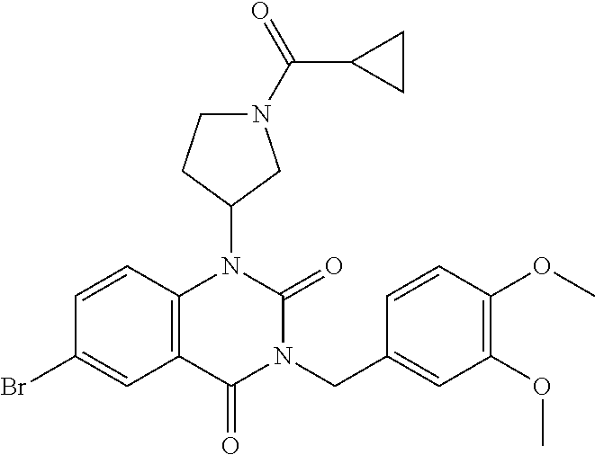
C1=CC2=C(C=C1Br)C(=O)N(CC1=CC(OC)=C(OC)C=C1)C(=O)N2C1CN(C(=O)C2CC2)CC1
